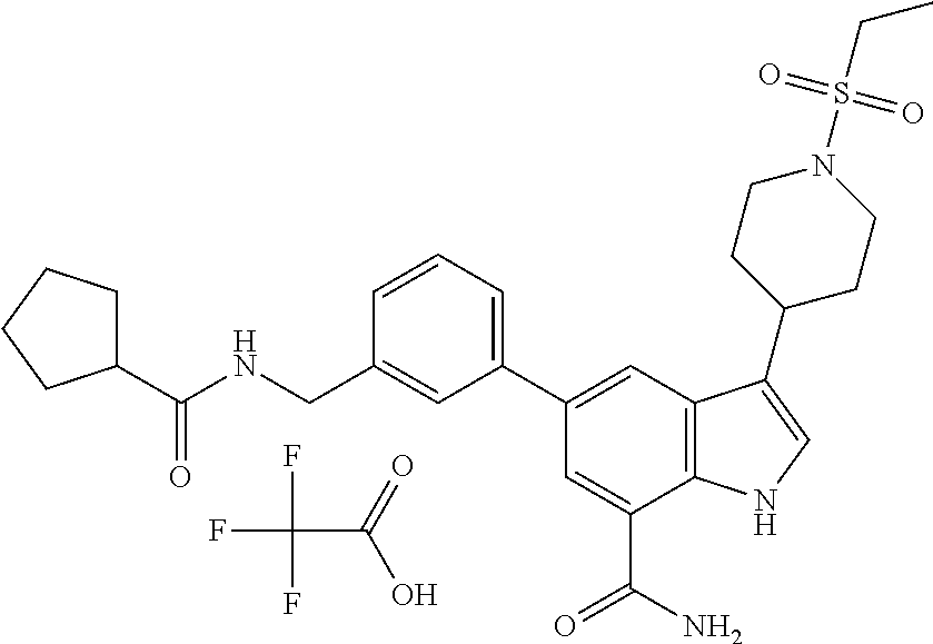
C1=C(C(N)=O)C2=C(C=C1C1=CC=CC(CNC(C3CCCC3)=O)=C1)C(C1CCN(S(CC)(=O)=O)CC1)=CN2.FC(F)(F)C(=O)O
